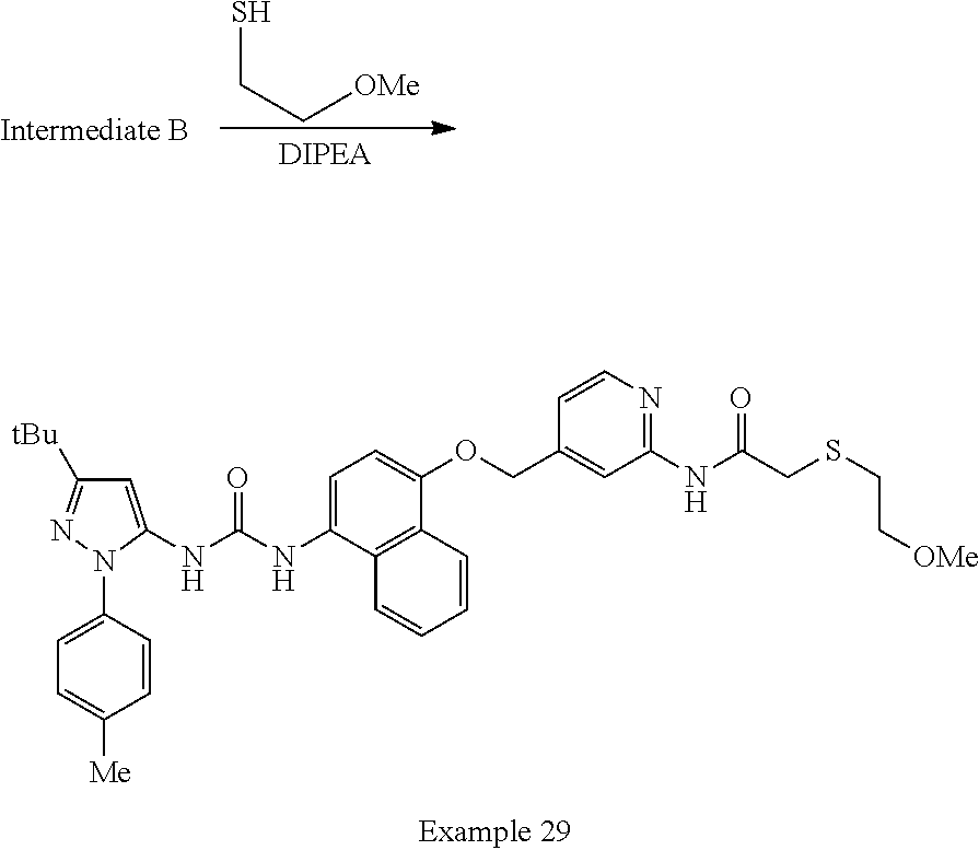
C1=C(NC(NC2=CC=C(OCC3=CC(NC(CSCC[OMe])=O)=NC=C3)C3=C2C=CC=C3)=O)N(C2=CC=C([Me])C=C2)N=C1[tBu].SCC[OMe]
